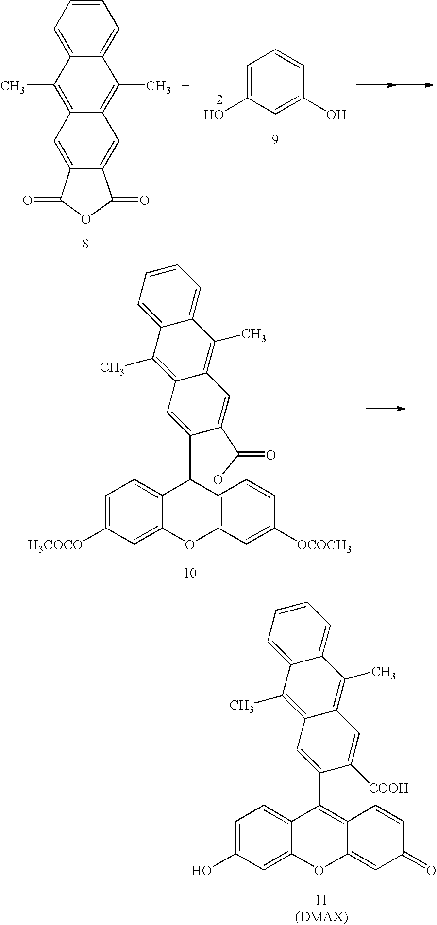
C1=C([H3COCO])C=C2C(=C1)C1(C3=C(O2)C=C([OCOCH3])C=C3)C2=CC3=C(C)C4=CC=CC=C4C(C)=C3C=C2C(=O)O1.C1=C(O)C=C2C(=C1)C(C1=CC3=C(C)C4=CC=CC=C4C(C)=C3C=C1[COOH])=C1C(=CC(=O)C=C1)O2.C1=CC=C2C(=C1)C(C)=C1C(=C2C)C=C2C(=C1)C(=O)OC2=O.C1=C(O)C=C(O)C=C1
